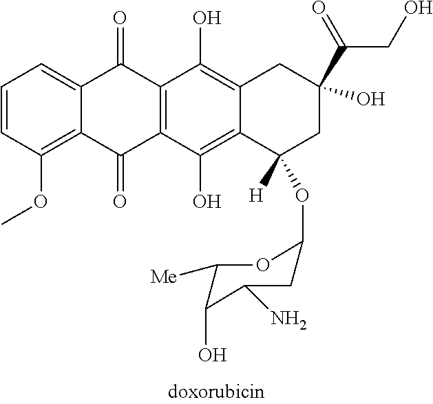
C1=CC(OC)=C2C(=C1)C(=O)C1=C(C2=O)C(O)=C2C(=C1O)CC(C(CO)=O)(O)CC2([H])OC1CC(N)C(O)C([Me])O1
